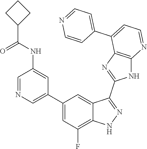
C1=NC=C(C2=CC(F)=C3C(=C2)C(C2=NC4=C(N2)N=CC=C4C2=CC=NC=C2)=NN3)C=C1NC(=O)C1CCC1
